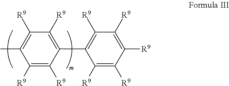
C1([R9])=C(C2=C([R9])C([R9])=C([R9])C([R9])=C2[R9])C([R9])=C([R9])C(C)=C1[R9]
